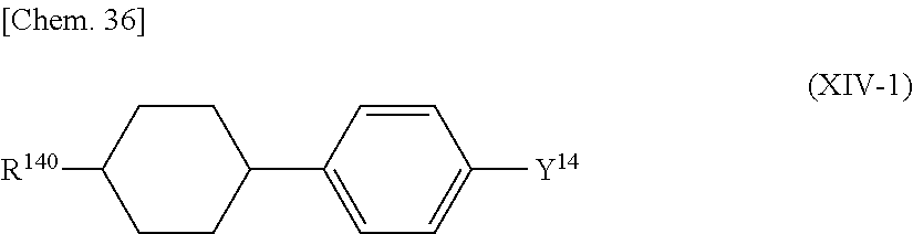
C1CC(C2=CC=C([Y14])C=C2)CCC1[R140]
